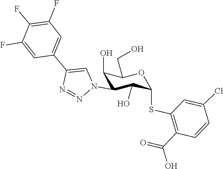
C1(F)=CC(C2=CN(C3C(O)C(SC4=C(C(O)=O)C=CC(Cl)=C4)OC(CO)C3O)N=N2)=CC(F)=C1F
